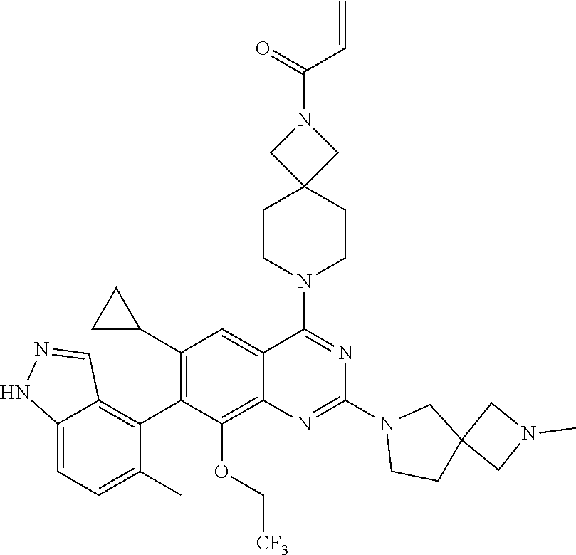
C12=CC=C(C)C(C3=C(C4CC4)C=C4C(=C3OC[CF3])N=C(N3CCC5(C3)CN(C)C5)N=C4N3CCC4(CC3)CN(C(=O)C=C)C4)=C1C=NN2
